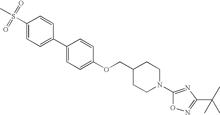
C1(S(C)(=O)=O)=CC=C(C2=CC=C(OCC3CCN(C4=NC(C(C)(C)C)=NO4)CC3)C=C2)C=C1
